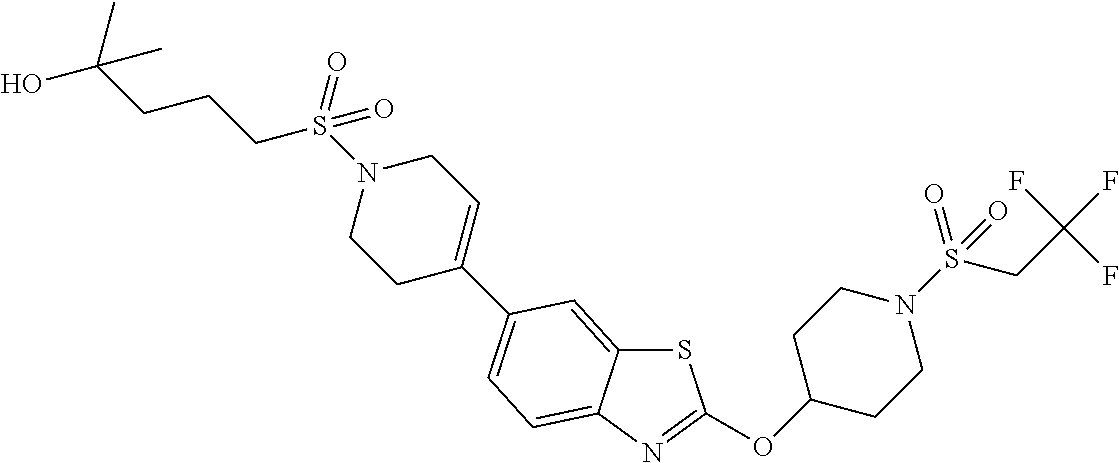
S1C2=CC(C3=CCN(S(CCCC(O)(C)C)(=O)=O)CC3)=CC=C2N=C1OC1CCN(S(CC(F)(F)F)(=O)=O)CC1
